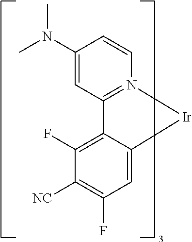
C1=C(N(C)C)C=CN2=C1C1=C(F)C([NC])=C(F)C=C1[Ir]2
